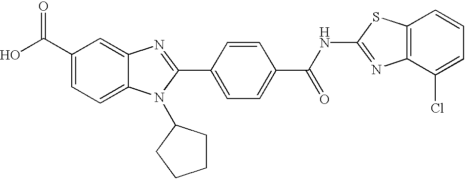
C1(C(O)=O)=CC=C2C(=C1)N=C(C1=CC=C(C(NC3=NC4=C(S3)C=CC=C4Cl)=O)C=C1)N2C1CCCC1
